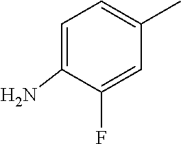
C1=C(N)C(F)=CC(C)=C1
